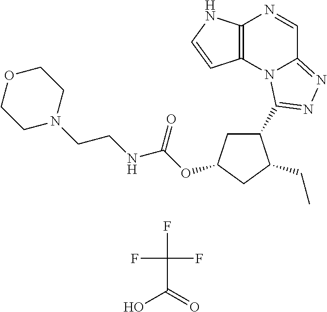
C12=C(N3C(=NN=C3C3CC(OC(NCCN4CCOCC4)=O)CC3CC)C=N1)C=CN2.OC(=O)C(F)(F)F
